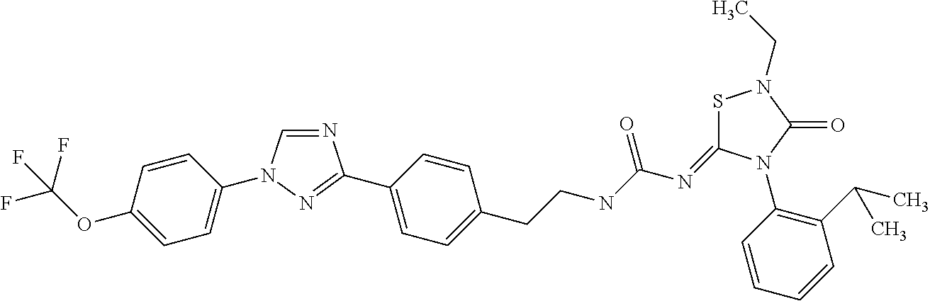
N1=C(C2=CC=C(CCNC(N=C3SN(CC)C(=O)N3C3=C(C(C)C)C=CC=C3)=O)C=C2)N=CN1C1=CC=C(OC(F)(F)F)C=C1
